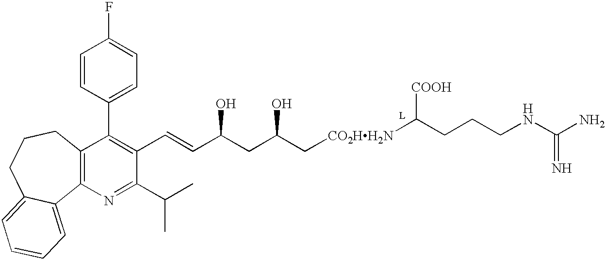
C12=C(CCCC3=CC=CC=C13)C(C1=CC=C(F)C=C1)=C(C=CC(CC(C[CO2HH2N]C(CCCNC(N)=N)[COOH])O)O)C(C(C)C)=N2
